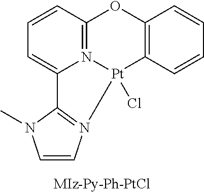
N12=C3C=CC=C1C1=N(C=CN1C)[Pt]2(Cl)C1=C(O3)C=CC=C1
